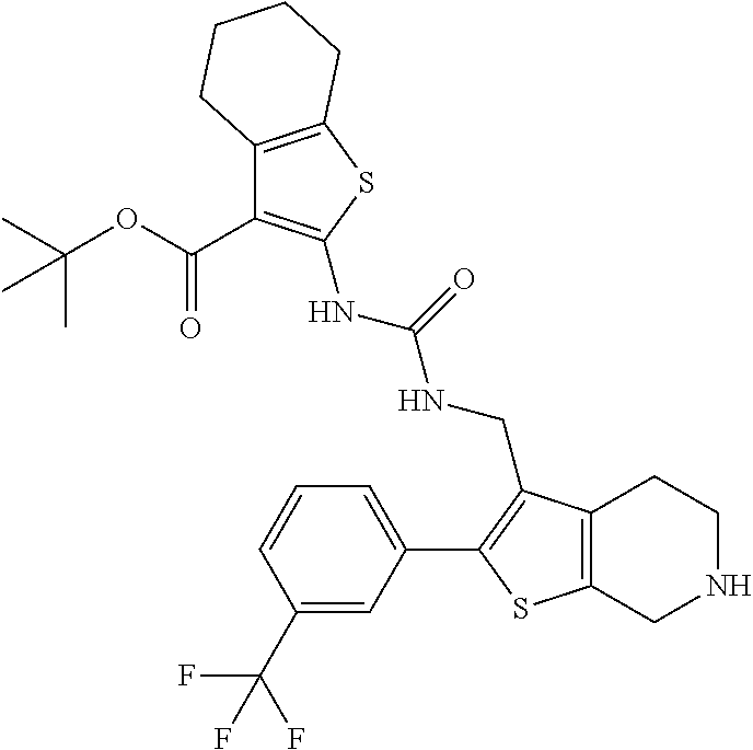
C12=C(SC(NC(NCC3=C(C4=CC=CC(C(F)(F)F)=C4)SC4=C3CCNC4)=O)=C1C(OC(C)(C)C)=O)CCCC2
